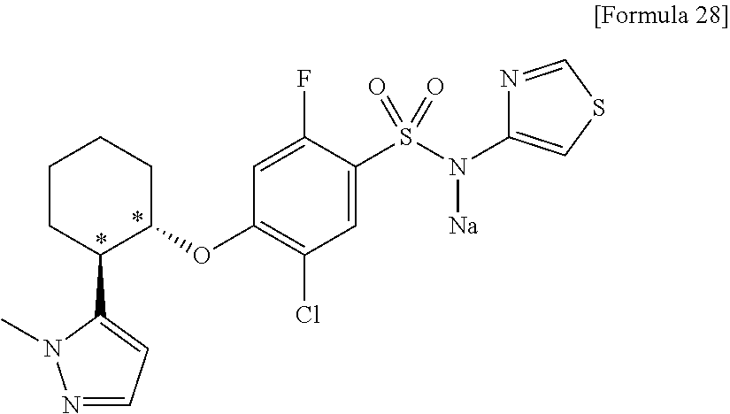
C1(OC2=C(Cl)C=C(S(N(C3=CSC=N3)[Na])(=O)=O)C(F)=C2)CCCCC1C1=CC=NN1C
